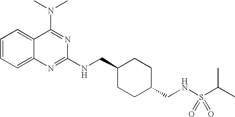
C(NC1=NC2=CC=CC=C2C(N(C)C)=N1)C1CCC(CNS(C(C)C)(=O)=O)CC1
